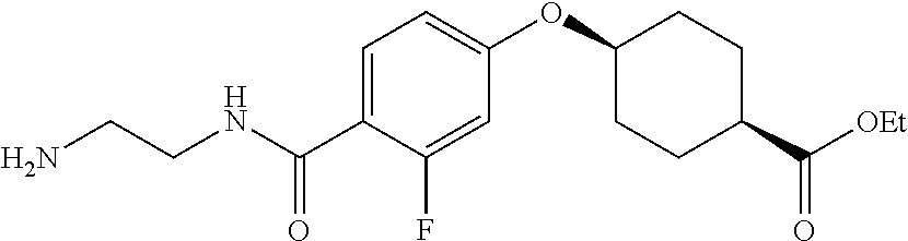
NCCNC(C1=CC=C(OC2CCC(C([OEt])=O)CC2)C=C1F)=O
